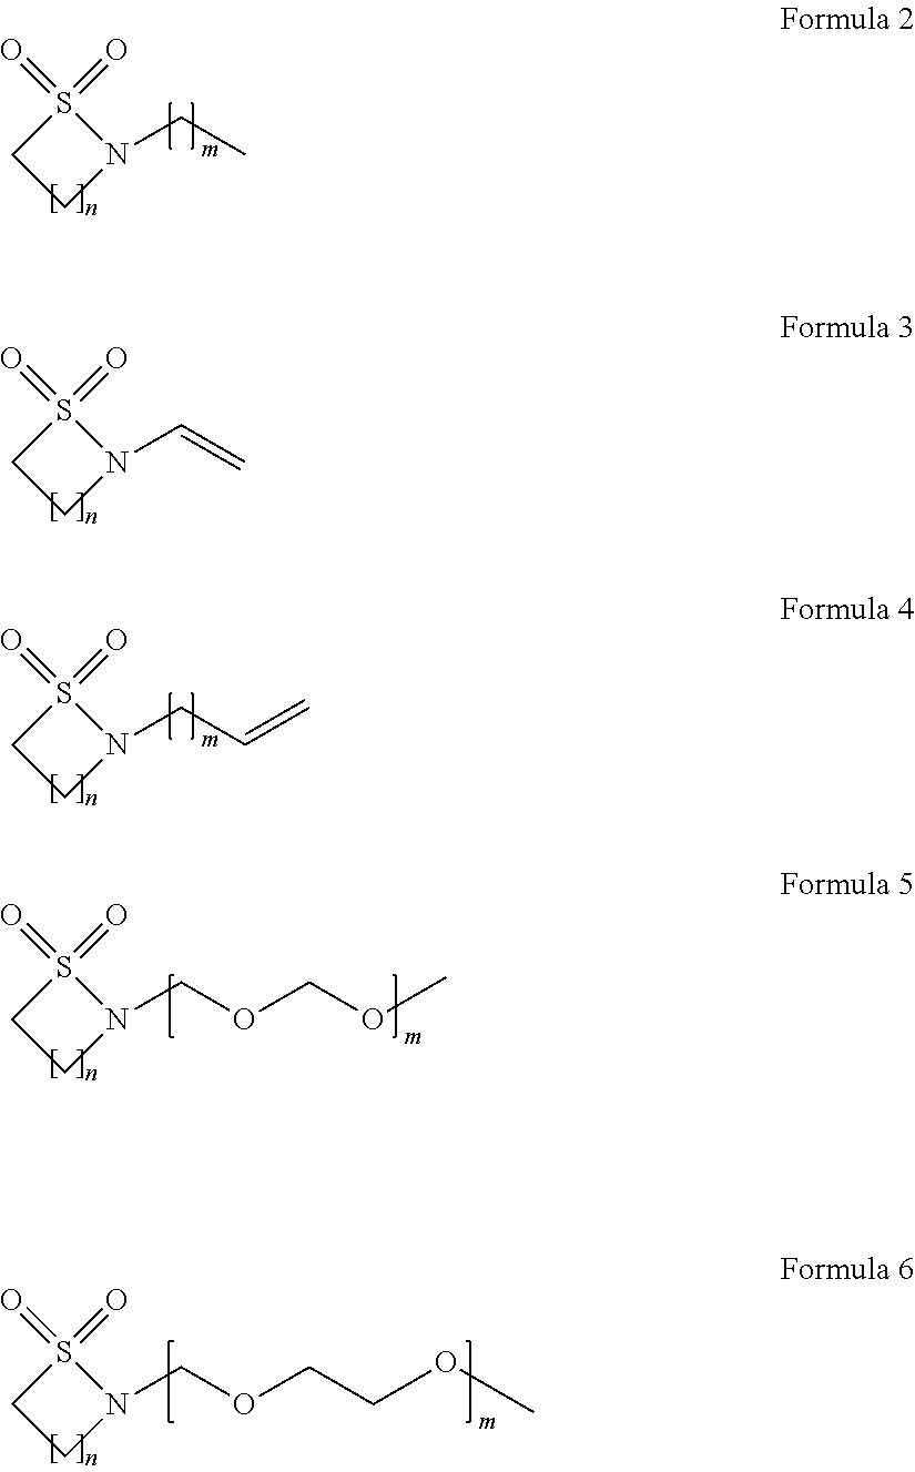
C1CN(CC)S1(=O)=O.C1CN(C=C)S1(=O)=O.C1CN(CC=C)S1(=O)=O.C1CN(COCOC)S1(=O)=O.C1CN(COCCOC)S1(=O)=O
